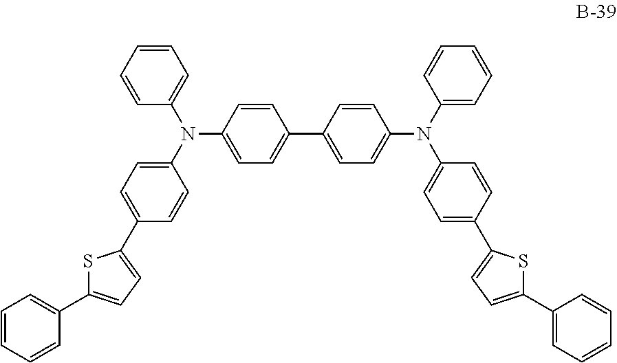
N(C1=CC=C(C2=CC=C(N(C3=CC=CC=C3)C3=CC=C(C4=CC=C(C5=CC=CC=C5)S4)C=C3)C=C2)C=C1)(C1=CC=C(C2=CC=C(C3=CC=CC=C3)S2)C=C1)C1=CC=CC=C1
